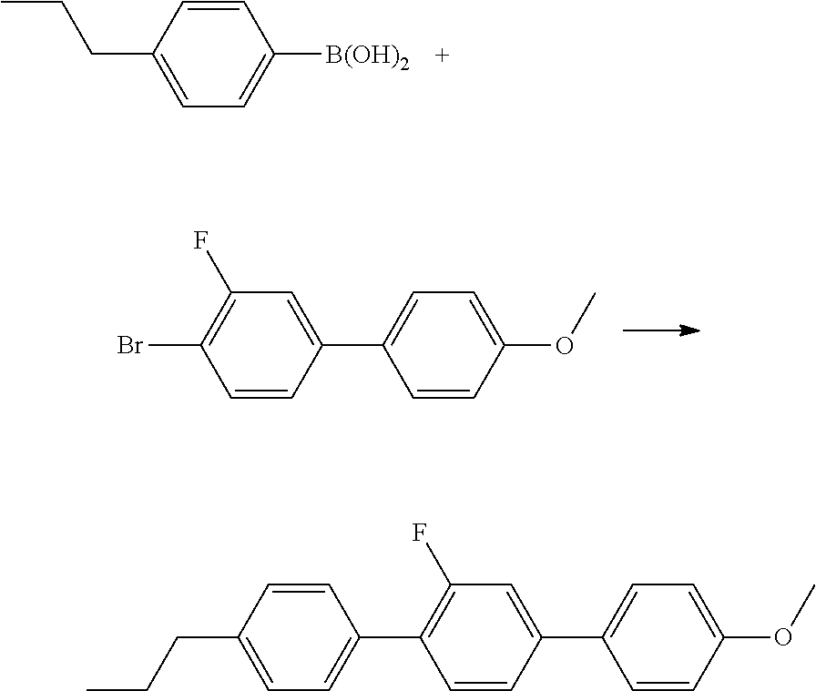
C1=C(CCC)C=CC([B(OH)2])=C1.C1=CC(C2=CC=C(OC)C=C2)=CC(F)=C1Br.C1=CC(C2=CC=C(OC)C=C2)=CC(F)=C1C1=CC=C(CCC)C=C1
